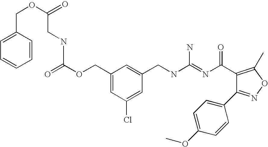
C(C1=CC(Cl)=CC(CNC(=NC(=O)C2=C(C)ON=C2C2=CC=C(OC)C=C2)N)=C1)OC(=O)NCC(=O)OCC1=CC=CC=C1
